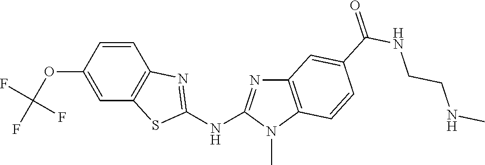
O(C1=CC2=C(C=C1)N=C(NC1=NC3=C(N1C)C=CC(C(NCCNC)=O)=C3)S2)C(F)(F)F
